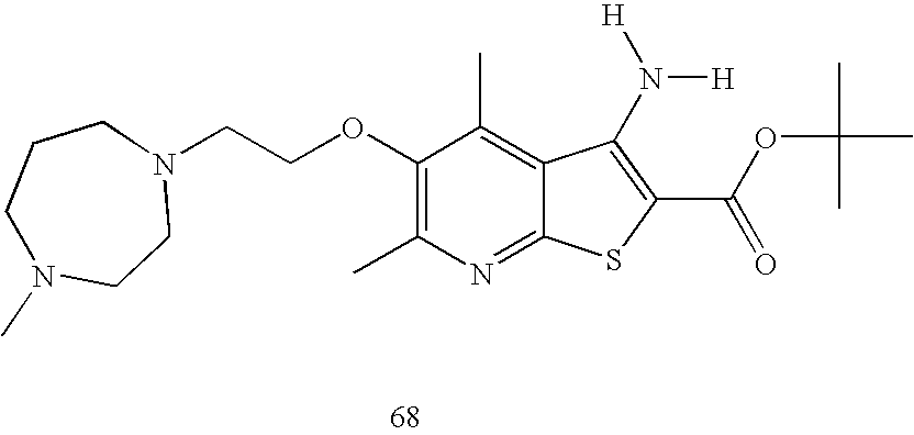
C1(OCCN2CCCN(C)CC2)=C(C)N=C2C(=C1C)C(N([H])[H])=C(C(=O)OC(C)(C)C)S2
